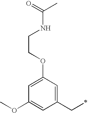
COC1=CC(CC)=CC(OCCNC(C)=O)=C1
